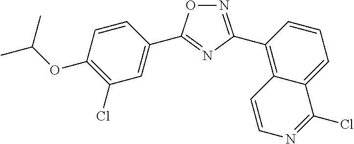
N1=C(C2=C3C(=CC=C2)C(Cl)=NC=C3)N=C(C2=CC(Cl)=C(OC(C)C)C=C2)O1
